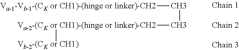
[Va-1-Vb-1-(CK or CH1)-(hinge or linker)-CH2]CC[Va-2-(CK or CH1)-(hinge or linker)-CH2][Vb-2-(CK or CH1)]
